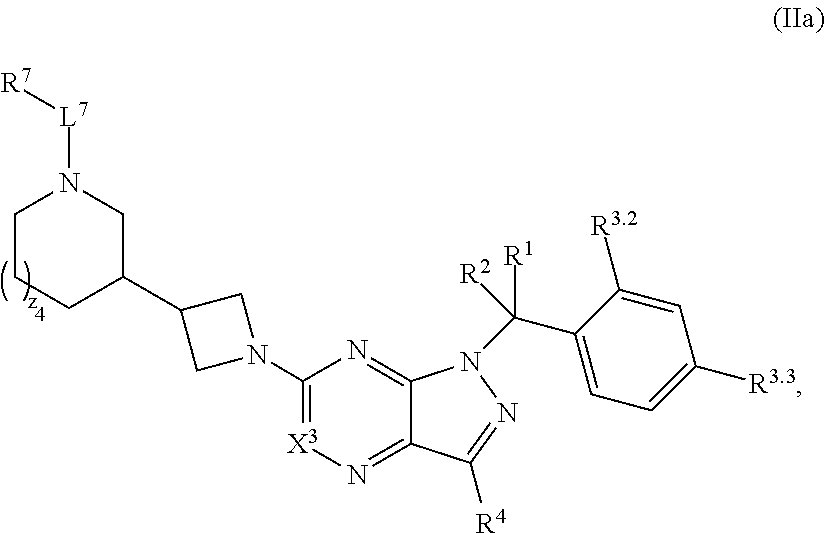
C1(C2CCCN([L7][R7])C2)CN(C2=[X3]N=C3C(=N2)N(C(C2=CC=C([R3.3])C=C2[R3.2])([R1])[R2])N=C3[R4])C1
